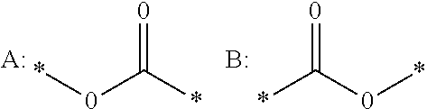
*[0]C(*)=[0].[A:].*[0]C(*)=[0].B
